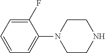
C1=CC=C(F)C(N2CCNCC2)=C1
